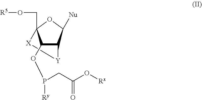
C1(OP([Ry])CC(=O)O[Rx])C2C([Nu])OC1(CO[R5])[X][Y]2
